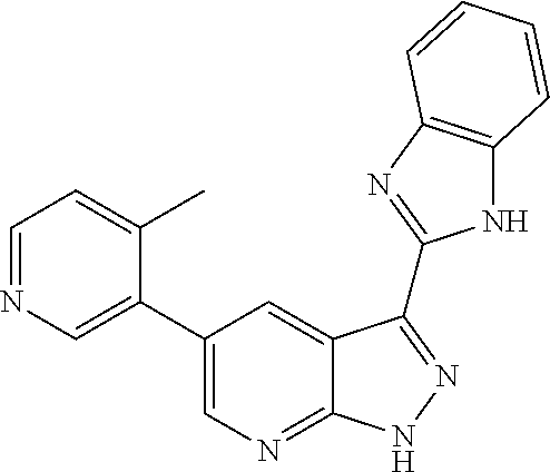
C1=NC=C(C2=CN=C3C(=C2)C(C2=NC4=C(N2)C=CC=C4)=NN3)C(C)=C1
